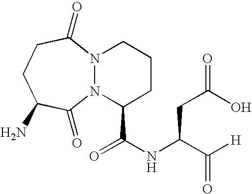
N12N(C(=O)CCC(N)C1=O)CCCC2C(NC(C([H])=O)CC(O)=O)=O
